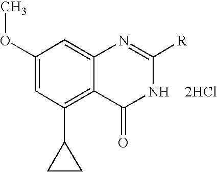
C1(OC)=CC(C2CC2)=C2C(=C1)N=C([R])NC2=O.[2HCl]
